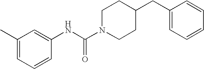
C1(CC2CCN(C(NC3=CC(C)=CC=C3)=O)CC2)=CC=CC=C1
